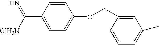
C1=CC(C([ClH3N])=N)=CC=C1OCC1=CC(C)=CC=C1
